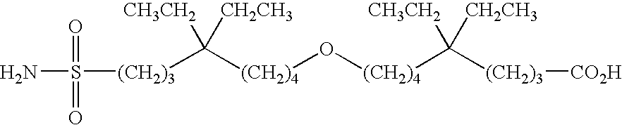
[(CH2)4](O[(CH2)4]C([CH3CH2])([CH2CH3])[(CH2)3][CO2H])C([CH3CH2])([CH2CH3])[(CH2)3]S(N)(=O)=O
